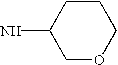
C1OCCCC1N
